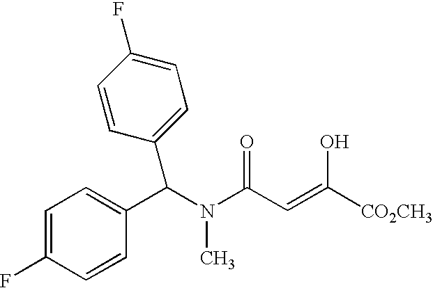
C1=C(F)C=CC(C(N(C)C(C=C([CO2CH3])O)=O)C2=CC=C(F)C=C2)=C1
